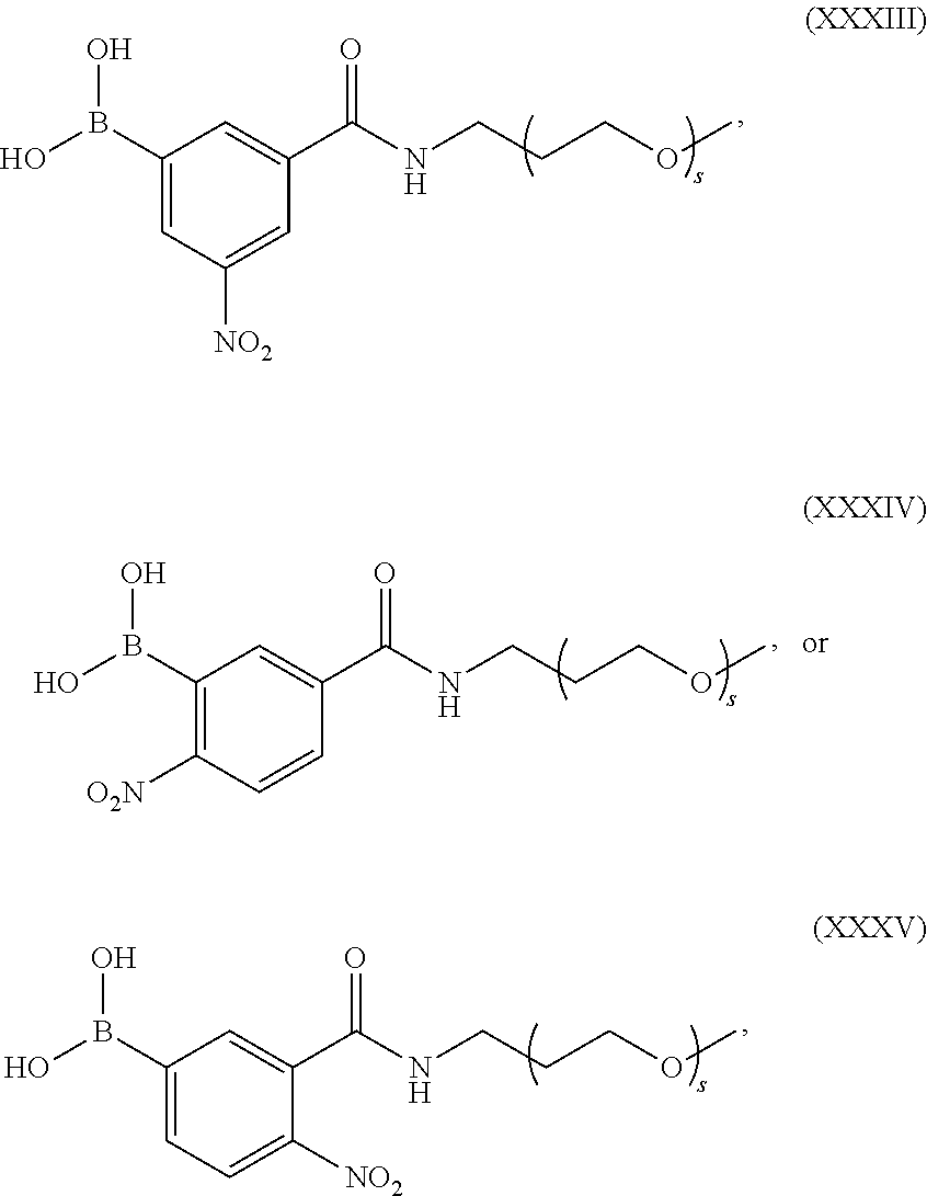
C1(B(O)O)=CC([NO2])=CC(C(NCCCOC)=O)=C1.C1(B(O)O)=CC=C([NO2])C(C(NCCCOC)=O)=C1.C1(B(O)O)=C([O2N])C=CC(C(NCCCOC)=O)=C1
